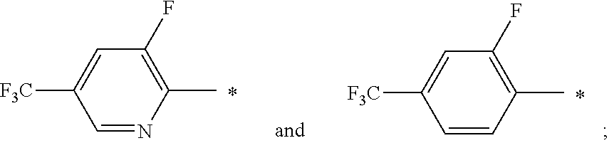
C1=NC(C)=C(F)C=C1[F3C].C1=CC(C)=C(F)C=C1[F3C]
